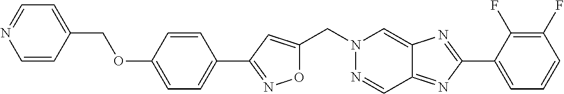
O1C(CN2N=CC3=NC(C4=CC=CC(F)=C4F)=NC3=C2)=CC(C2=CC=C(OCC3=CC=NC=C3)C=C2)=N1
